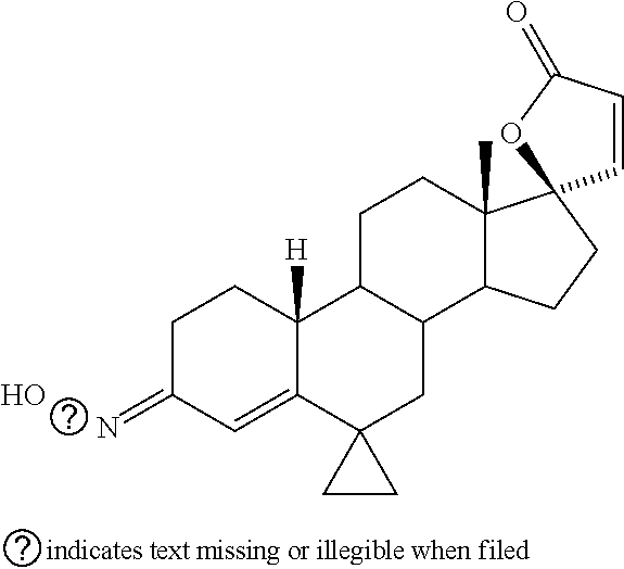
C1C(=N)C=C2C([H])(C1)C1C(CC23CC3)C2C(C)(CC1)C1(CC2)C=CC(=O)O1.O
